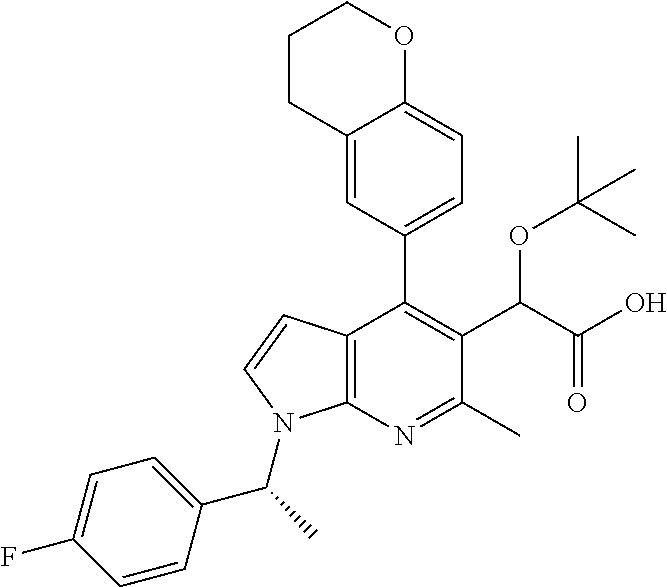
C12=C(N=C(C)C(C(C(O)=O)OC(C)(C)C)=C1C1=CC=C3C(=C1)CCCO3)N(C(C1=CC=C(F)C=C1)C)C=C2
